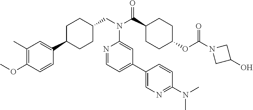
N(C)(C1=NC=C(C2=CC=NC(N(C(C3CCC(OC(N4CC(O)C4)=O)CC3)=O)CC3CCC(C4=CC(C)=C(OC)C=C4)CC3)=C2)C=C1)C
